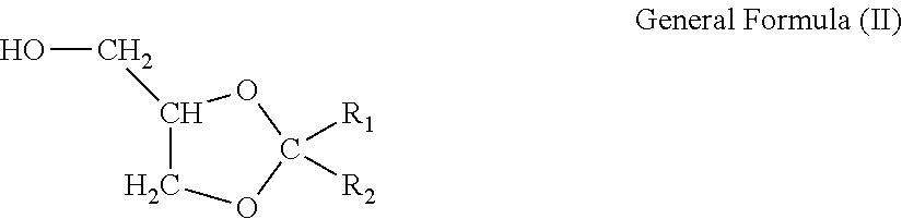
C1(CO)COC([R1])([R2])O1
